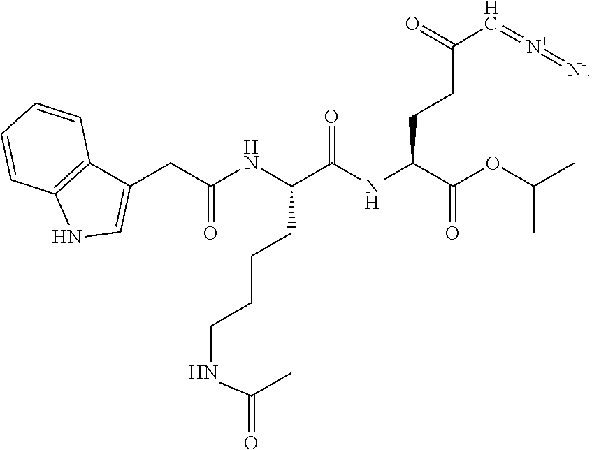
[H].C(NC(CC1=CNC2=C1C=CC=C2)=O)(C(NC(C(OC(C)C)=O)CCC(=O)C=[N+]=[N-])=O)CCCCNC(C)=O
